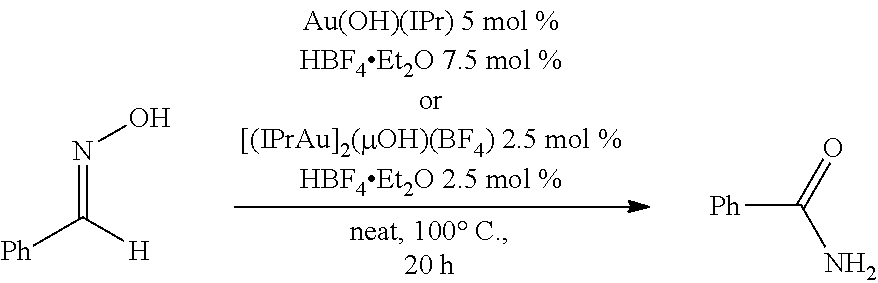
[Ph]C(=NO)[H].[Ph]C(=O)N
